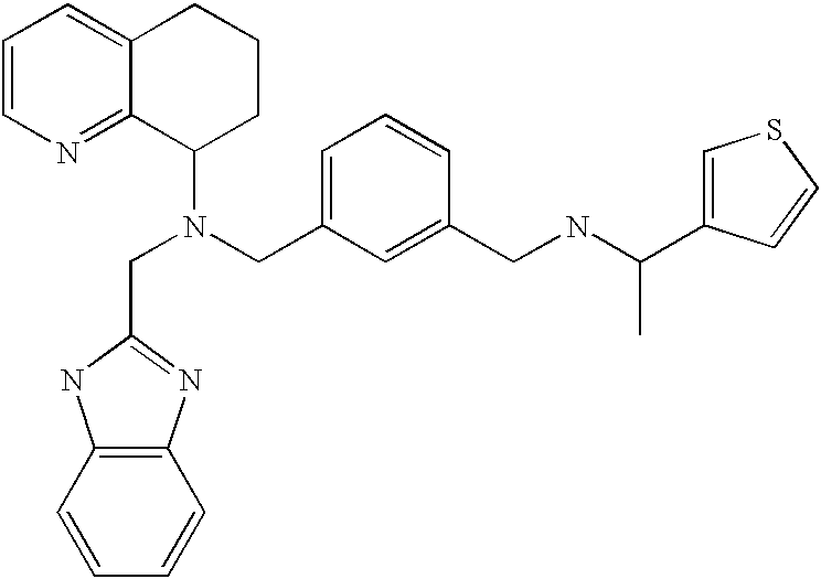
C1=CN=C2C(=C1)CCCC2N(CC1=NC2=C(N1)C=CC=C2)CC1=CC=CC(CNC(C)C2=CSC=C2)=C1
